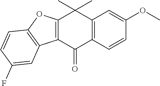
C12=C(C(=O)C3=C(C1(C)C)C=C(OC)C=C3)C1=C(O2)C=CC(F)=C1
